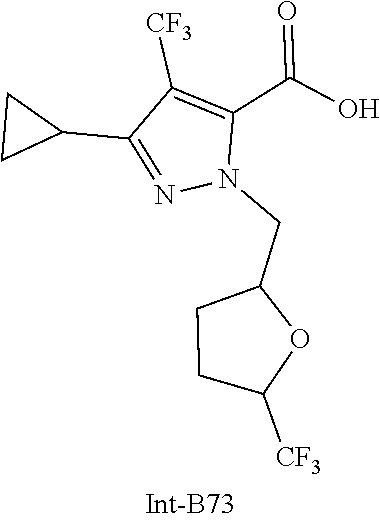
C1CC([CF3])OC1CN1N=C(C2CC2)C([CF3])=C1C(=O)O
